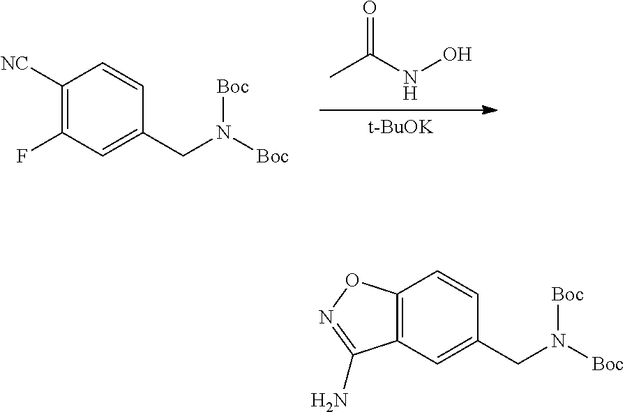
[t-BuOK].CC(NO)=O.C1([NC])=C(F)C=C(CN([Boc])[Boc])C=C1.C12=C(C=C(CN([Boc])[Boc])C=C1)C(N)=NO2
